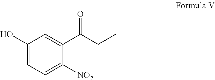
C1(O)=CC=C([NO2])C(C(CC)=O)=C1
